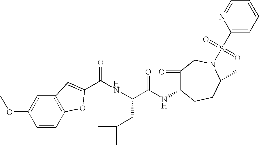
C1=CC2=C(C=C1OC)C=C(C(NC(C(NC1C(=O)CN(S(C3=CC=CC=N3)(=O)=O)C(C)CC1)=O)CC(C)C)=O)O2
